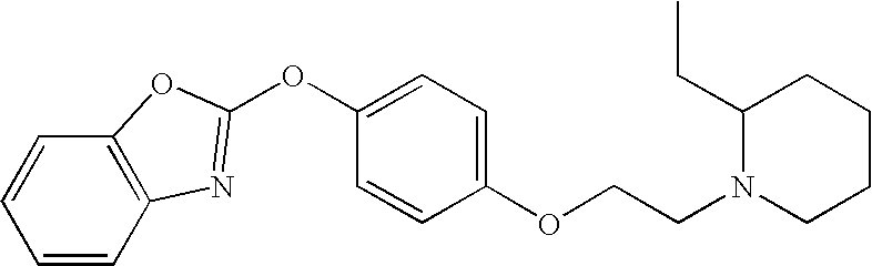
C1=CC2=C(C=C1)OC(OC1=CC=C(OCCN3CCCCC3CC)C=C1)=N2
